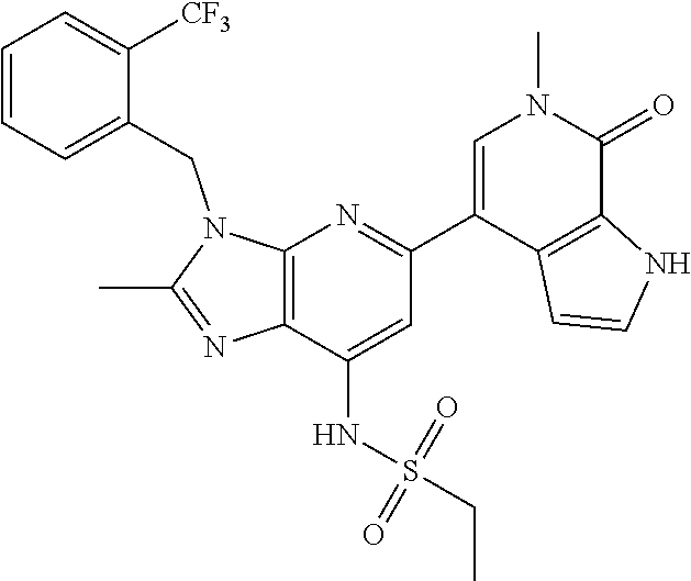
N1(CC2=CC=CC=C2[CF3])C(C)=NC2=C1N=C(C1=CN(C)C(=O)C3=C1C=CN3)C=C2NS(CC)(=O)=O
